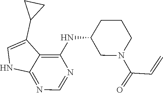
C12=NC=NC(NC3CCCN(C(C=C)=O)C3)=C1C(C1CC1)=CN2
